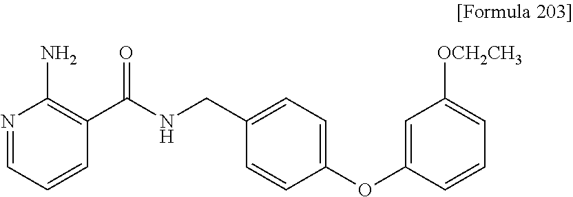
N1=CC=CC(C(NCC2=CC=C(OC3=CC([OCH2CH3])=CC=C3)C=C2)=O)=C1N
